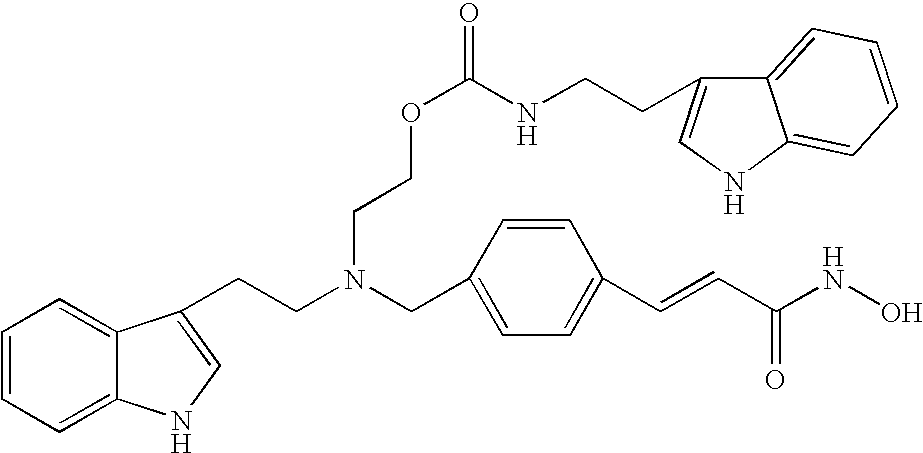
C1=CC=C2C(=C1)C(CCN(CC1=CC=C(C=CC(NO)=O)C=C1)CCOC(NCCC1=CNC3=CC=CC=C13)=O)=CN2
